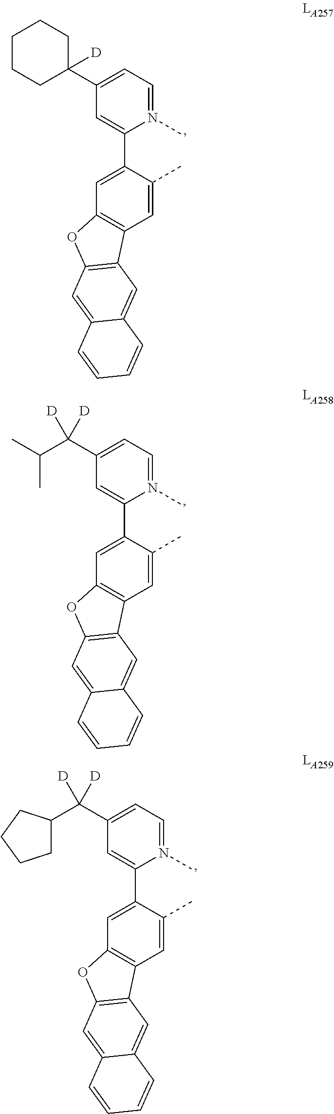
C1=N(C)C(C2=CC3=C(C=C2C)C2=C(O3)C=C3C(=C2)C=CC=C3)=CC(C2([D])CCCCC2)=C1.C1=N(C)C(C2=CC3=C(C=C2C)C2=C(O3)C=C3C(=C2)C=CC=C3)=CC(C(C(C)C)([D])[D])=C1.C1=N(C)C(C2=CC3=C(C=C2C)C2=C(O3)C=C3C(=C2)C=CC=C3)=CC(C(C2CCCC2)([D])[D])=C1
